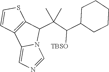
C12=C(C3=CN=CN3C1C(C(C1CCCCC1)[TBSO])(C)C)C=CS2
